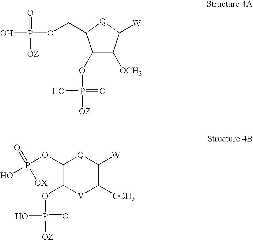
C1(OP([OZ])(=O)O)C([OCH3])C([W])[Q]C1COP(O)(=O)[OZ].O(P([OZ])(=O)O)C1[V]C([OCH3])C([W])[Q]C1OP([OX])(=O)O
